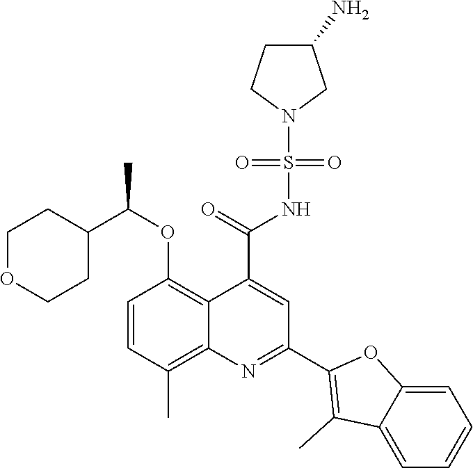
C1=CC(C)=C2C(=C1OC(C1CCOCC1)C)C(C(=O)NS(N1CC(N)CC1)(=O)=O)=CC(C1=C(C)C3=CC=CC=C3O1)=N2
